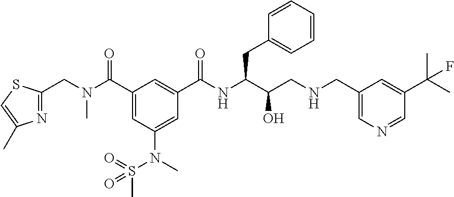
C1(C(N(CC2=NC(C)=CS2)C)=O)=CC(N(C)S(=O)(C)=O)=CC(C(NC(C(CNCC2=CN=CC(C(C)(C)F)=C2)O)CC2=CC=CC=C2)=O)=C1
